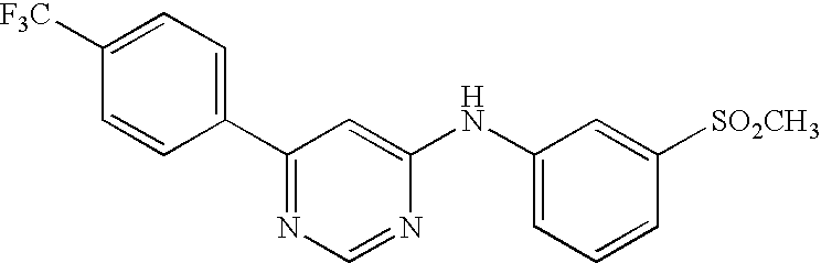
C1=C([F3C])C=CC(C2=NC=NC(NC3=CC=CC([SO2CH3])=C3)=C2)=C1
